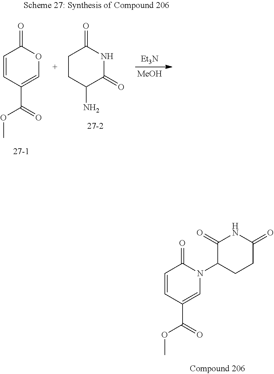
C1=CC(C(OC)=O)=CN(C2CCC(=O)NC2=O)C1=O.C1=CC(C(OC)=O)=COC1=O.C1CC(N)C(=O)NC1=O.[Et3N].[MeOH]
